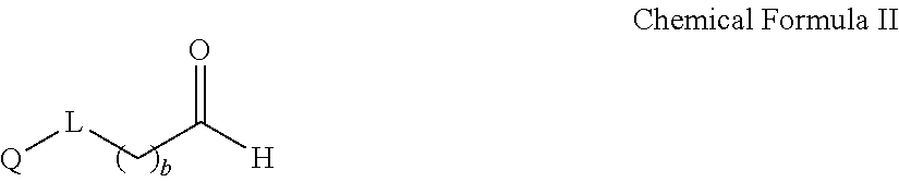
[Q][L]CC([H])=O
